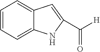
C1=CC=C2C(=C1)NC(C([H])=O)=C2
